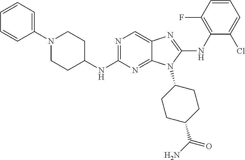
N1=C(NC2CCN(C3=CC=CC=C3)CC2)N=C2C(=C1)N=C(NC1=C(F)C=CC=C1Cl)N2C1CCC(C(N)=O)CC1
